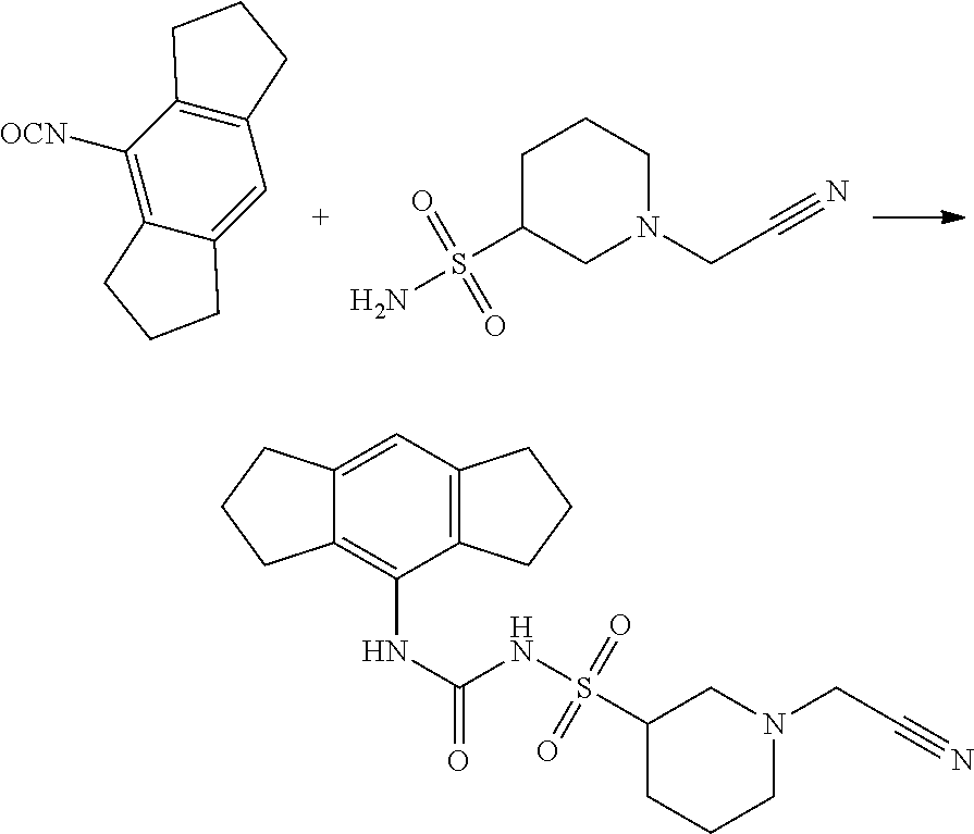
C12=C(C([OCN])=C3C(=C1)CCC3)CCC2.C1C(S(N)(=O)=O)CN(CC#N)CC1.C1C(S(NC(NC2=C3C(=CC4=C2CCC4)CCC3)=O)(=O)=O)CN(CC#N)CC1
